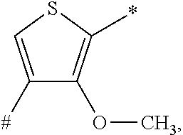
C1([#])=CSC(*)=C1OC
